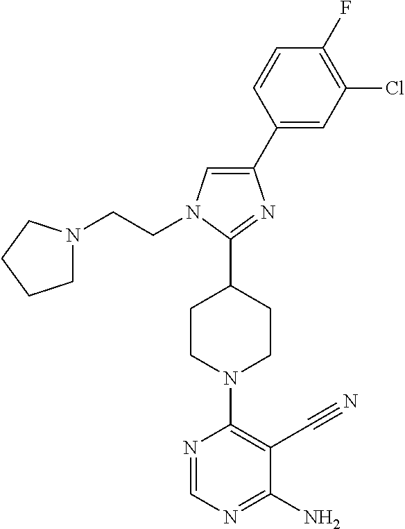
C1(C2=CC(Cl)=C(F)C=C2)=CN(CCN2CCCC2)C(C2CCN(C3=C(C#N)C(N)=NC=N3)CC2)=N1
